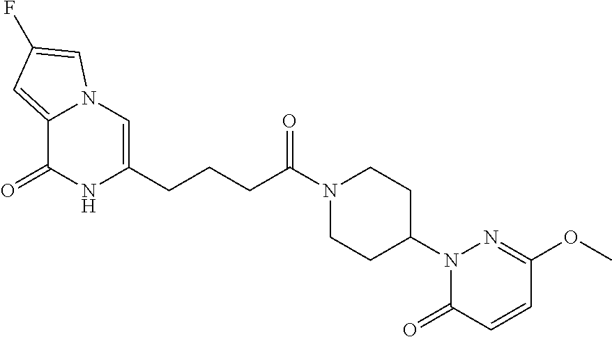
C12=CC(F)=CN1C=C(CCCC(N1CCC(N3C(=O)C=CC(OC)=N3)CC1)=O)NC2=O
